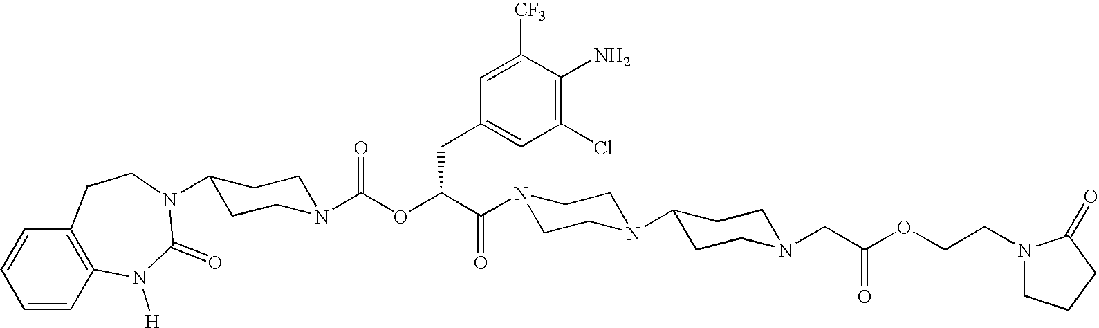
C1=CC2=C(C=C1)CCN(C1CCN(C(OC(C(N3CCN(C4CCN(CC(OCCN5CCCC5=O)=O)CC4)CC3)=O)CC3=CC(Cl)=C(N)C([CF3])=C3)=O)CC1)C(=O)N2[H]
